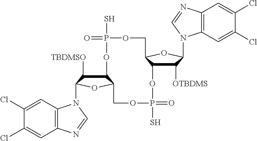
C12=C(C=C(Cl)C(Cl)=C1)N(C1C([OTBDMS])C3C(O1)COP(=O)(S)OC1C([TBDMSO])C(N4C5=C(C=C(Cl)C(Cl)=C5)N=C4)OC1COP(=O)(S)O3)C=N2
